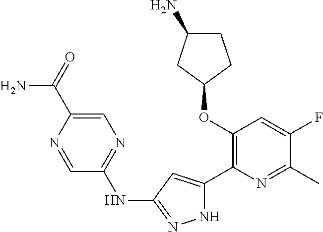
C1(OC2=C(C3=CC(NC4=NC=C(C(N)=O)N=C4)=NN3)N=C(C)C(F)=C2)CCC(N)C1
